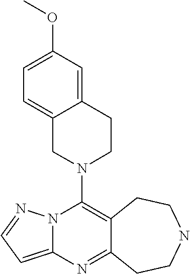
N12C(=CC=N1)N=C1C(=C2N2CCC3=CC(OC)=CC=C3C2)CCNCC1
